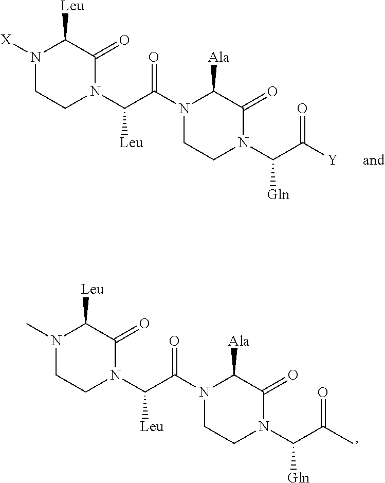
N1(C)CCN(C(C(N2CCN(C(C(C)=O)[Gln])C(=O)C2[Ala])=O)[Leu])C(=O)C1[Leu].N1([X])CCN(C(C(N2CCN(C(C([Y])=O)[Gln])C(=O)C2[Ala])=O)[Leu])C(=O)C1[Leu]
